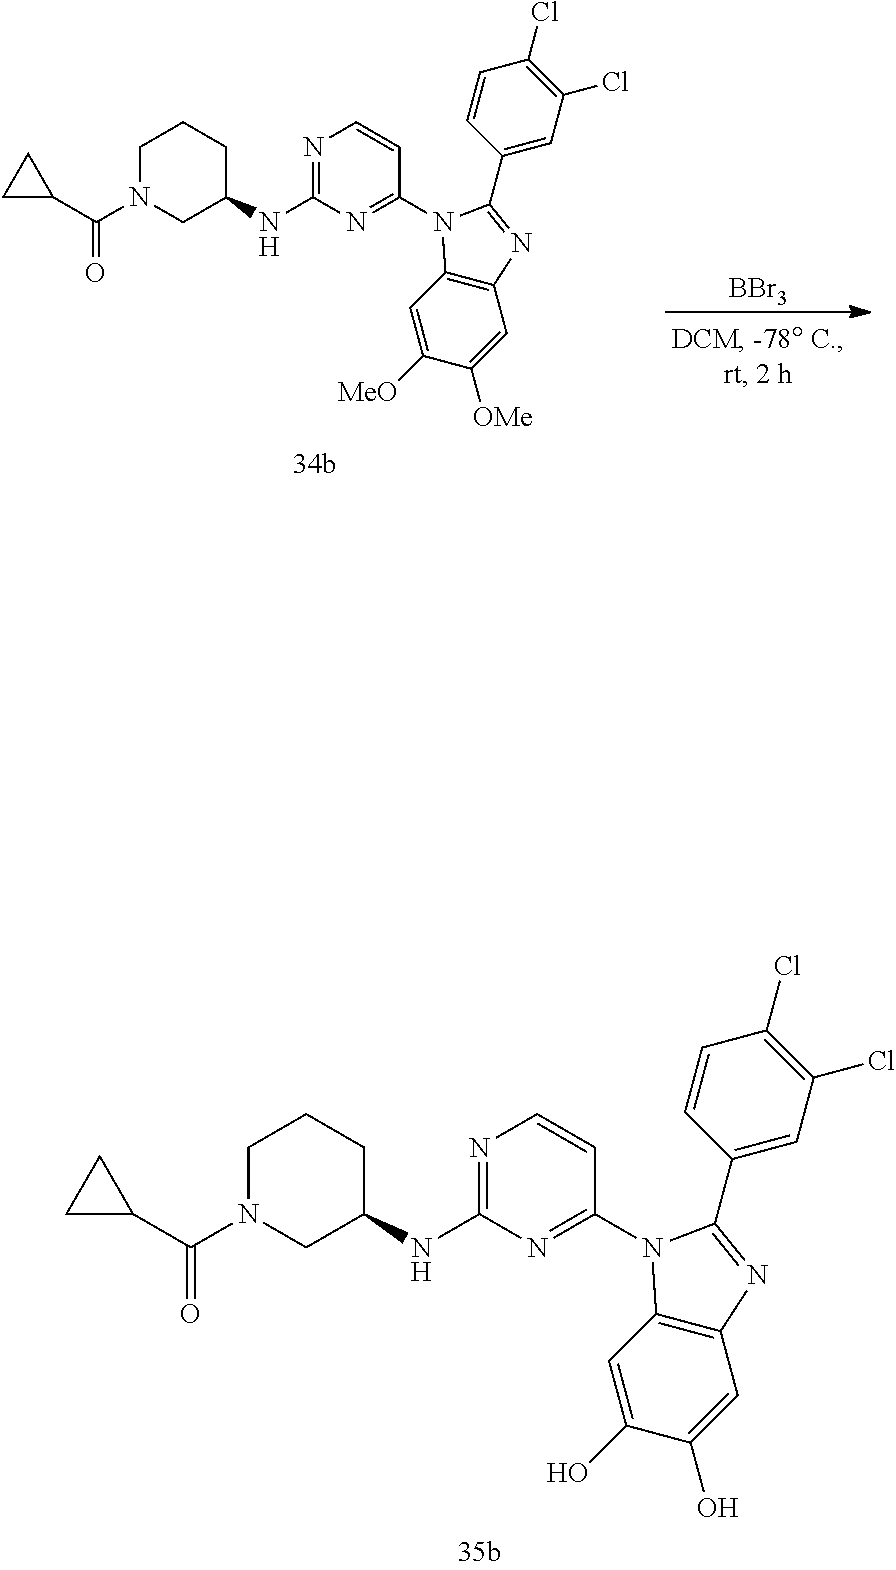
[BBr3].C1N(C(C2CC2)=O)CC(NC2=NC=CC(N3C(C4=CC(Cl)=C(Cl)C=C4)=NC4=C3C=C([MeO])C([OMe])=C4)=N2)CC1.C1N(C(C2CC2)=O)CC(NC2=NC=CC(N3C(C4=CC(Cl)=C(Cl)C=C4)=NC4=C3C=C(O)C(O)=C4)=N2)CC1
